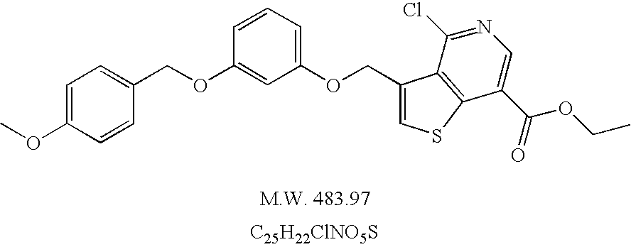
[C25H22ClNO5S].COC1=CC=C(COC2=CC(OCC3=CSC4=C3C(Cl)=NC=C4C(=O)OCC)=CC=C2)C=C1
